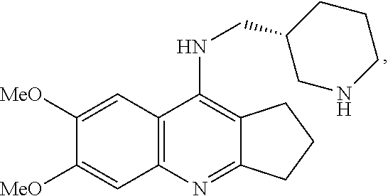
C12=C(NCC3CNCCC3)C3=C(N=C1CCC2)C=C([MeO])C([MeO])=C3
